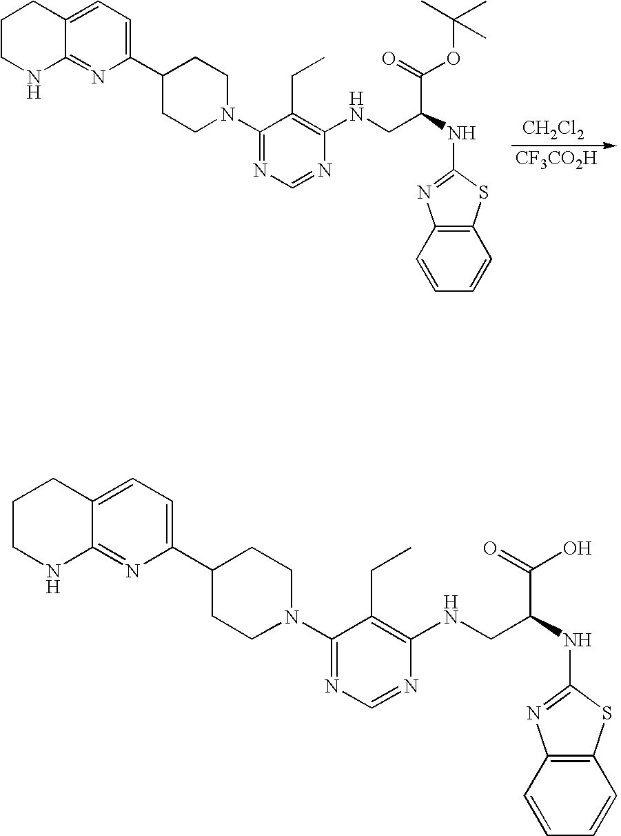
[CH2Cl2].[CF3CO2H].C1CNC2=NC(C3CCN(C4=NC=NC(NCC(NC5=NC6=C(S5)C=CC=C6)C(=O)OC(C)(C)C)=C4CC)CC3)=CC=C2C1.C1CNC2=NC(C3CCN(C4=NC=NC(NCC(NC5=NC6=C(S5)C=CC=C6)C(=O)O)=C4CC)CC3)=CC=C2C1
